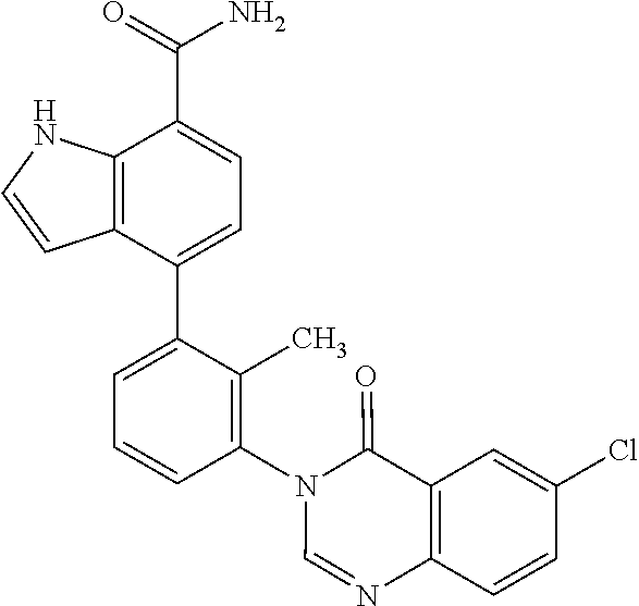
C12=C(C(C3=CC=CC(N4C=NC5=C(C4=O)C=C(Cl)C=C5)=C3C)=CC=C1C(=O)N)C=CN2
